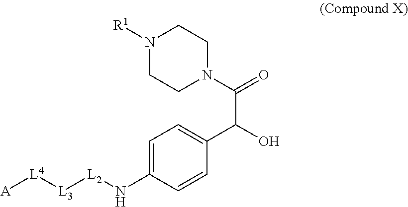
[A][L4][L3][L2]NC1=CC=C(C(O)C(=O)N2CCN([R1])CC2)C=C1
